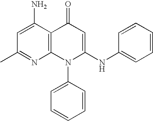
C1(C)=NC2=C(C(N)=C1)C(=O)C=C(NC1=CC=CC=C1)N2C1=CC=CC=C1
